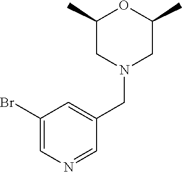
C1(Br)=CN=CC(CN2CC(C)OC(C)C2)=C1
